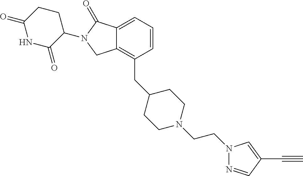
N1=CC(C#C)=CN1CCN1CCC(CC2=C3C(=CC=C2)C(=O)N(C2CCC(=O)NC2=O)C3)CC1
